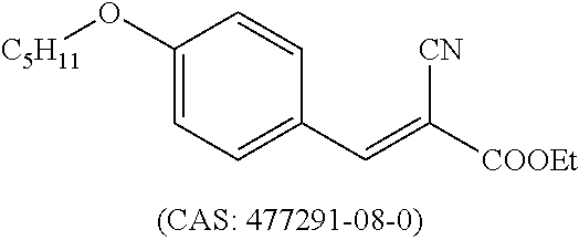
C1(O[C5H11])=CC=C(C=C([COOEt])[CN])C=C1
